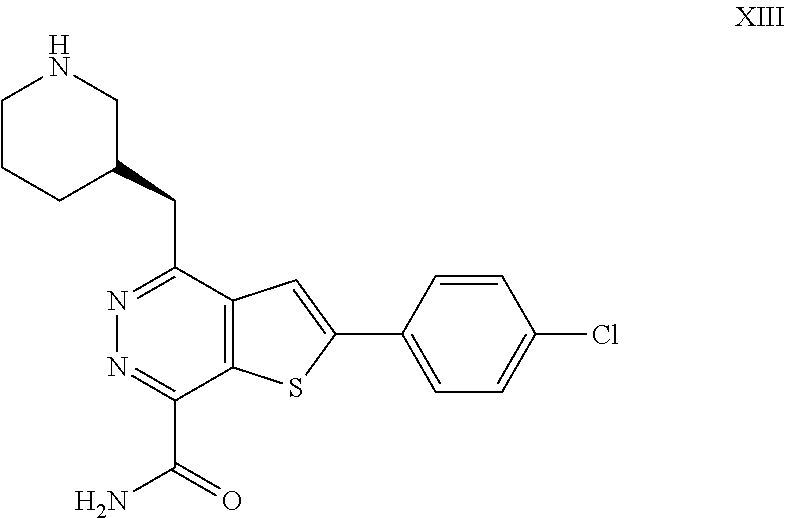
C1CCC(CC2=NN=C(C(N)=O)C3=C2C=C(C2=CC=C(Cl)C=C2)S3)CN1
